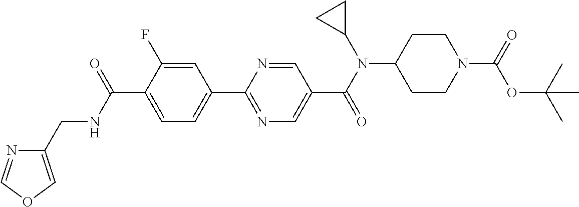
C1(C(NCC2=COC=N2)=O)=CC=C(C2=NC=C(C(N(C3CC3)C3CCN(C(=O)OC(C)(C)C)CC3)=O)C=N2)C=C1F
